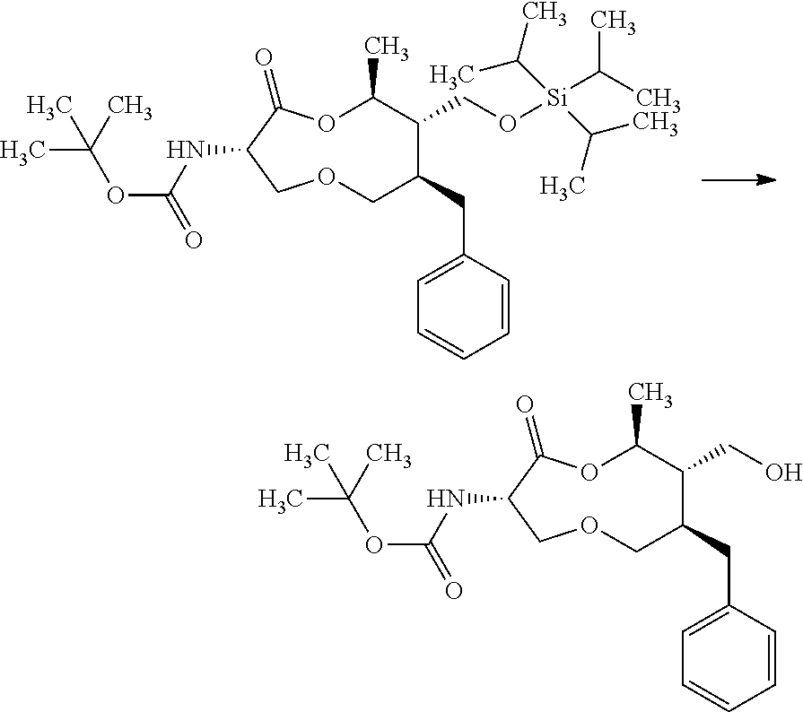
C1=CC(CC2COCC(NC(=O)OC(C)(C)C)C(=O)OC(C)C2CO[Si](C(C)C)(C(C)C)C(C)C)=CC=C1.C1=CC(CC2COCC(NC(=O)OC(C)(C)C)C(=O)OC(C)C2CO)=CC=C1
